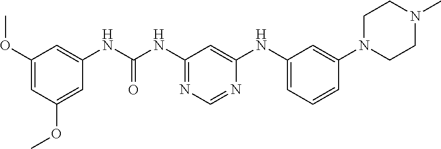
C1(OC)=CC(OC)=CC(NC(NC2=NC=NC(NC3=CC=CC(N4CCN(C)CC4)=C3)=C2)=O)=C1
